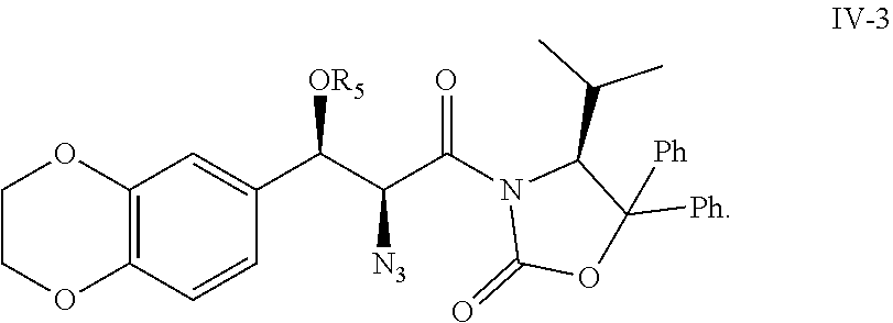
C12=C(C=CC(C(C(C(N3C(=O)OC([Ph])([Ph])C3C(C)C)=O)[N3])[OR5])=C1)OCCO2
